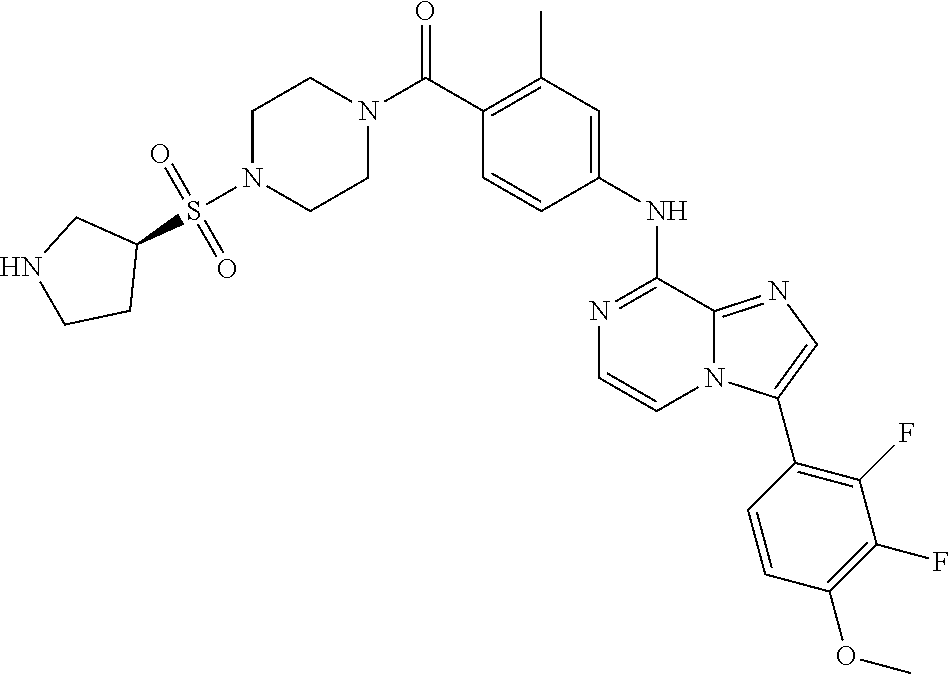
N1=C(NC2=CC(C)=C(C(N3CCN(S(C4CNCC4)(=O)=O)CC3)=O)C=C2)C2=NC=C(C3=C(F)C(F)=C(OC)C=C3)N2C=C1
